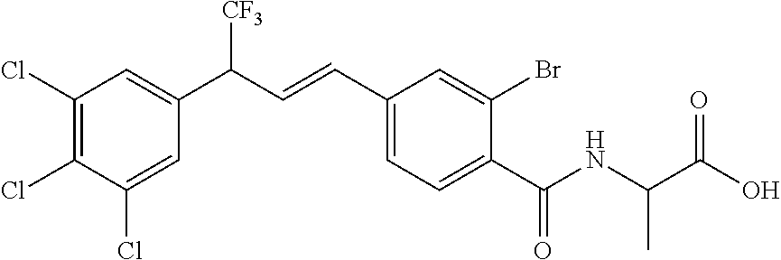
C1(Cl)=C(Cl)C(Cl)=CC(C(C=CC2=CC=C(C(NC(C(O)=O)C)=O)C(Br)=C2)[CF3])=C1
